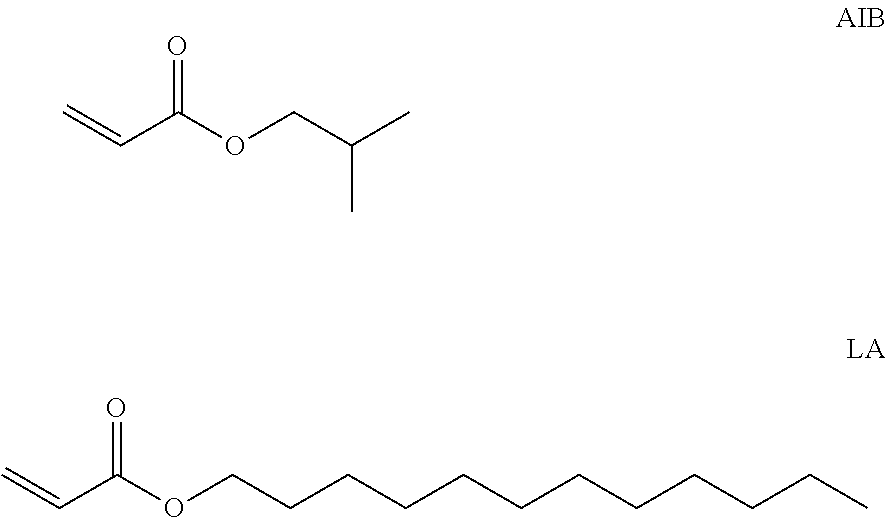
CC(C)COC(C=C)=O.C(C=C)(=O)OCCCCCCCCCCCC
